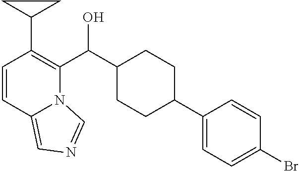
C1=CC2=CN=CN2C(C(C2CCC(C3=CC=C(Br)C=C3)CC2)O)=C1C1CC1
